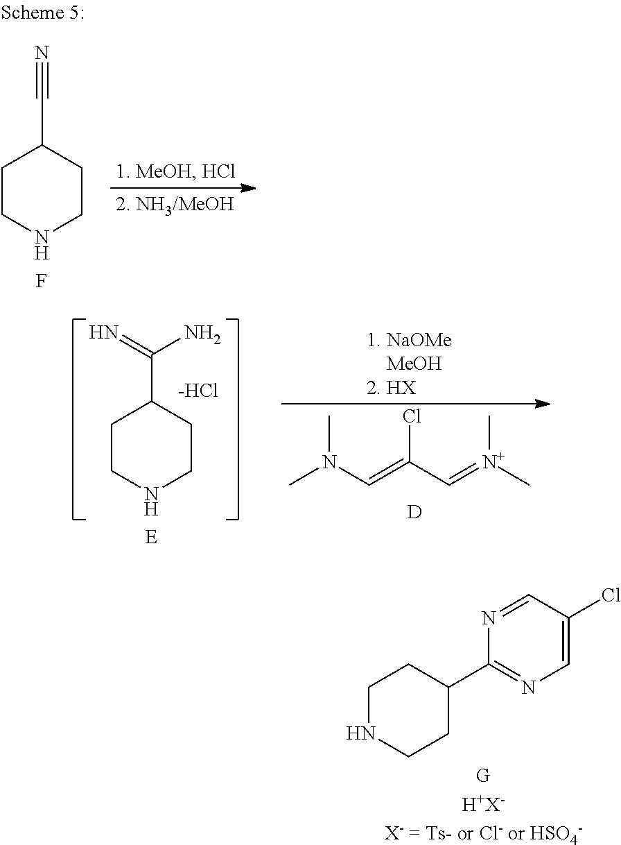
CN(C=C(C=[N+](C)C)Cl)C.C1CNCCC1C(N)=N.[-HCl].[E].[D].C1NCCC(C2=NC=C(Cl)C=N2)C1.[GH+X- X- = Ts- or Cl- or HSO4-].C1CNCCC1C#N.F
